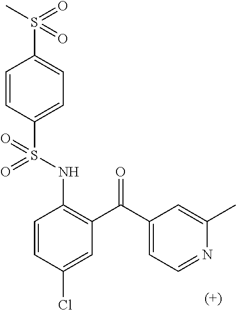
C1=CC(S(NC2=C(C(=O)C3=CC=NC(C)=C3)C=C(Cl)C=C2)(=O)=O)=CC=C1S(C)(=O)=O
